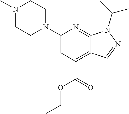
C1(N2CCN(C)CC2)=CC(C(OCC)=O)=C2C(=N1)N(C(C)C)N=C2
